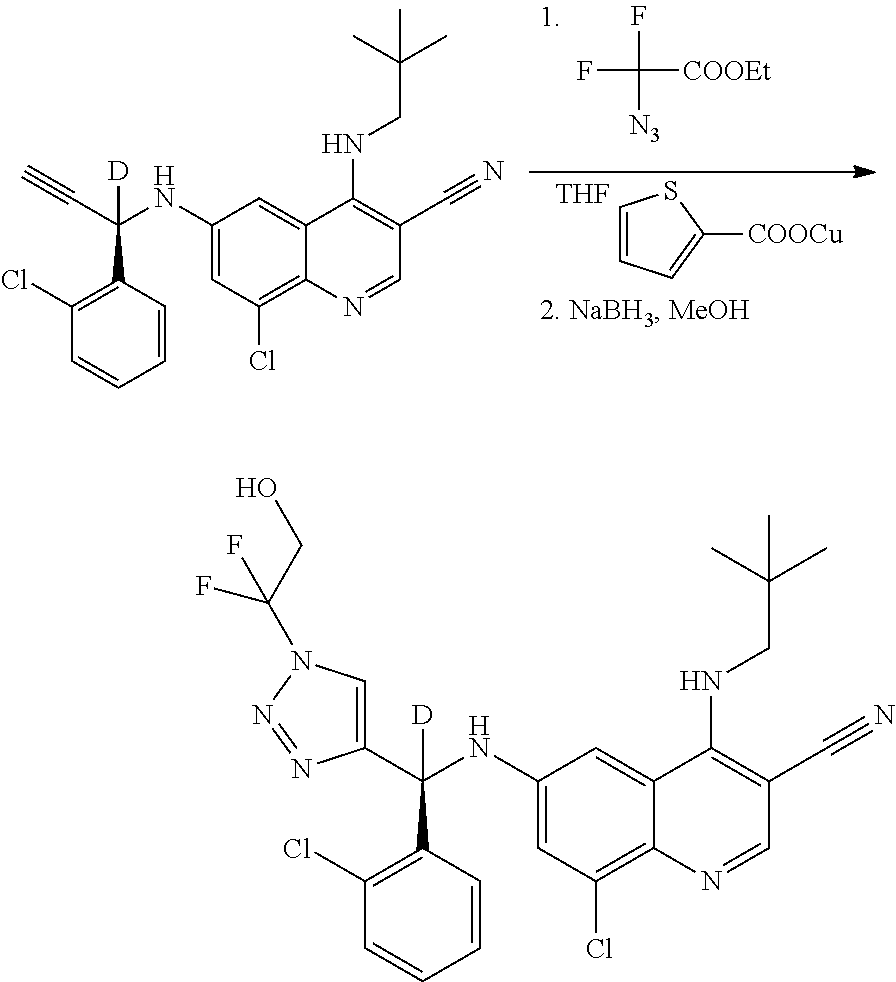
C(C1=C(Cl)C=CC=C1)(C#C)(NC1=CC(Cl)=C2C(=C1)C(NCC(C)(C)C)=C(C#N)C=N2)[D].FC(F)([COOEt])[N3].C1=CC=C([COOCu])S1.[THF].C(C1=C(Cl)C=CC=C1)(NC1=CC(Cl)=C2C(=C1)C(NCC(C)(C)C)=C(C#N)C=N2)([D])C1=CN(C(F)(CO)F)N=N1
